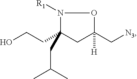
OCCC1(CC(C)C)CC(C[N3])([H])ON1[R1]
